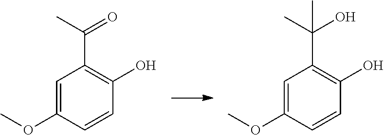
O(C)C1=CC(C(C)=O)=C(O)C=C1.C1(OC)=CC(C(O)(C)C)=C(O)C=C1
